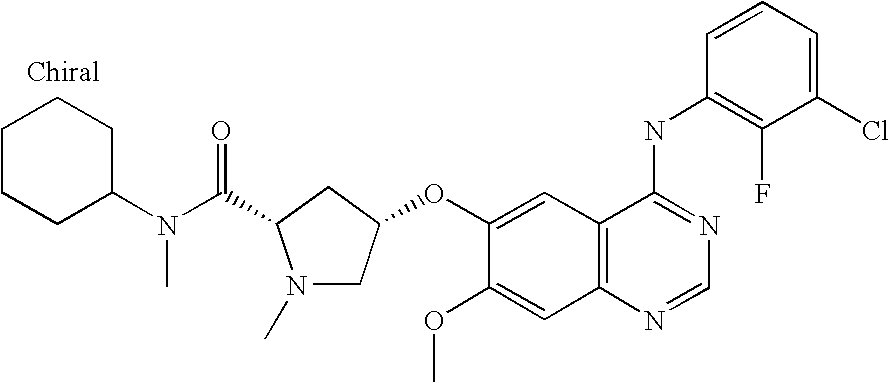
C1(Cl)=CC=CC(NC2=NC=NC3=C2C=C(OC2CN(C)C(C(=O)N(C4CCCCC4)C)C2)C(OC)=C3)=C1F
